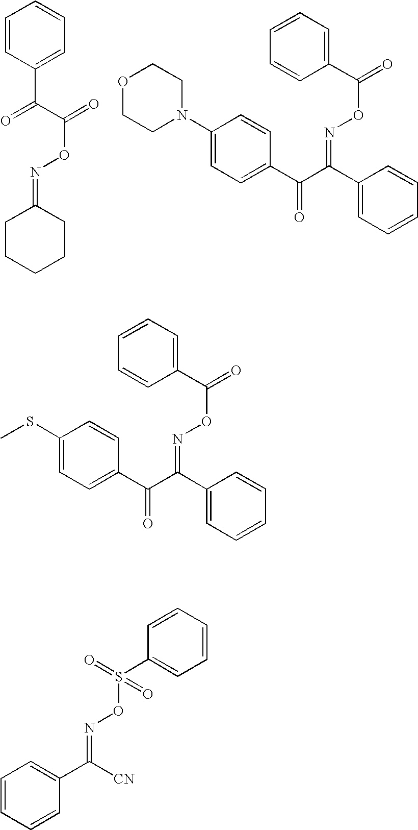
C1=CC(C(C(=O)ON=C2CCCCC2)=O)=CC=C1.C1=CC(C(ON=C(C2=CC=CC=C2)C(=O)C2=CC=C(N3CCOCC3)C=C2)=O)=CC=C1.C1=CC(C(ON=C(C2=CC=CC=C2)C(=O)C2=CC=C(SC)C=C2)=O)=CC=C1.C1=C(S(ON=C(C2=CC=CC=C2)[CN])(=O)=O)C=CC=C1
